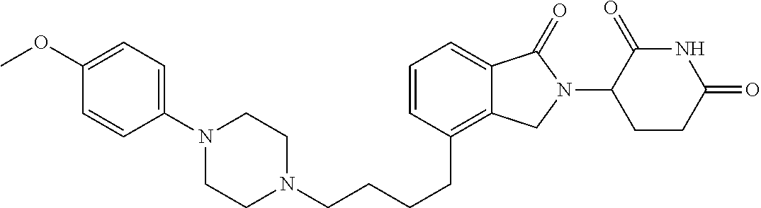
C(CCCC1=C2C(=CC=C1)C(=O)N(C1C(=O)NC(=O)CC1)C2)N1CCN(C2=CC=C(OC)C=C2)CC1
